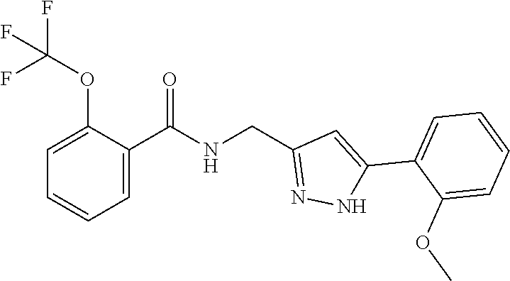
C1=C(C(=O)NCC2=NNC(C3=CC=CC=C3OC)=C2)C(OC(F)(F)F)=CC=C1
